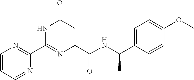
C1(C2=NC=CC=N2)=NC(C(NC(C2=CC=C(OC)C=C2)C)=O)=CC(=O)N1
